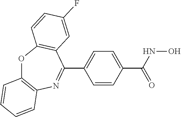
O1C2=C(N=C(C3=CC=C(C(=O)NO)C=C3)C3=C1C=CC(F)=C3)C=CC=C2
